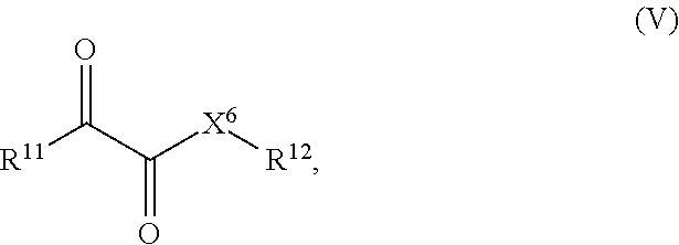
[R11]C(C(=O)[X6][R12])=O
